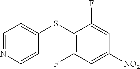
C1=NC=CC(SC2=C(F)C=C([NO2])C=C2F)=C1
